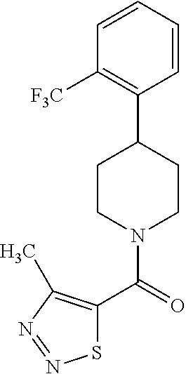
C1([F3C])=C(C2CCN(C(=O)C3=C(C)N=NS3)CC2)C=CC=C1
